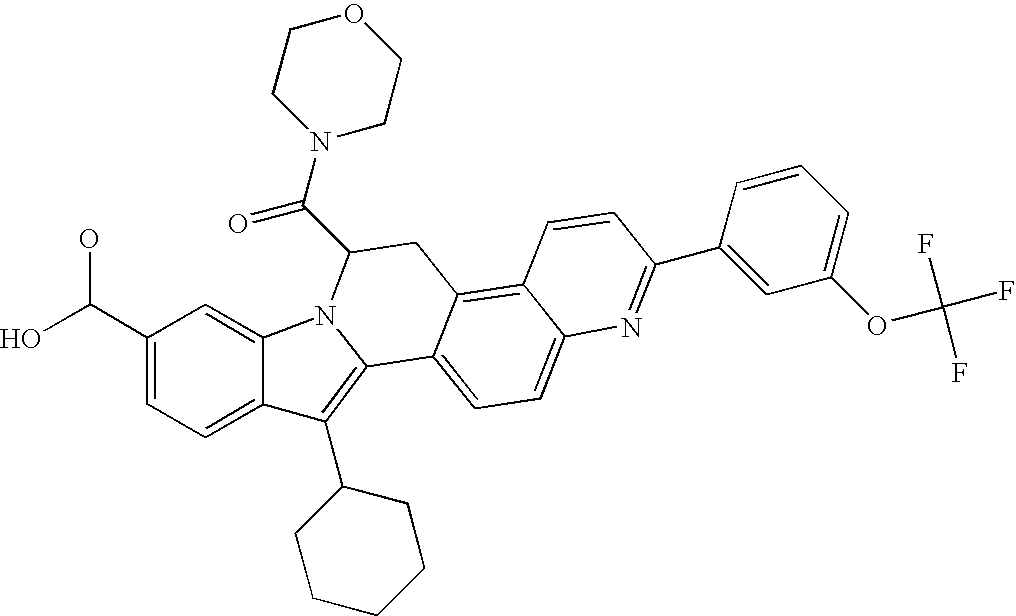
C12=C(C3CCCCC3)C3=CC=C(C(O)O)C=C3N1C(C(N1CCOCC1)=O)CC1=C3C(=CC=C21)N=C(C1=CC(OC(F)(F)F)=CC=C1)C=C3
